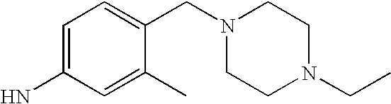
C1(N)=CC=C(CN2CCN(CC)CC2)C(C)=C1
